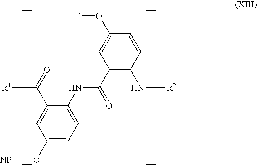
C1=C(C([R1])=O)C(NC(C2=C(N[R2])C=CC(OP)=C2)=O)=CC=C1O[NP]
